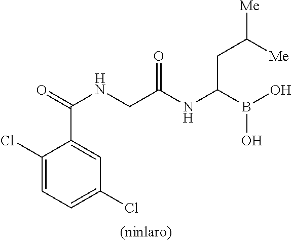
C1(Cl)=CC=C(Cl)C=C1C(NCC(=O)NC(B(O)O)CC([Me])[Me])=O
